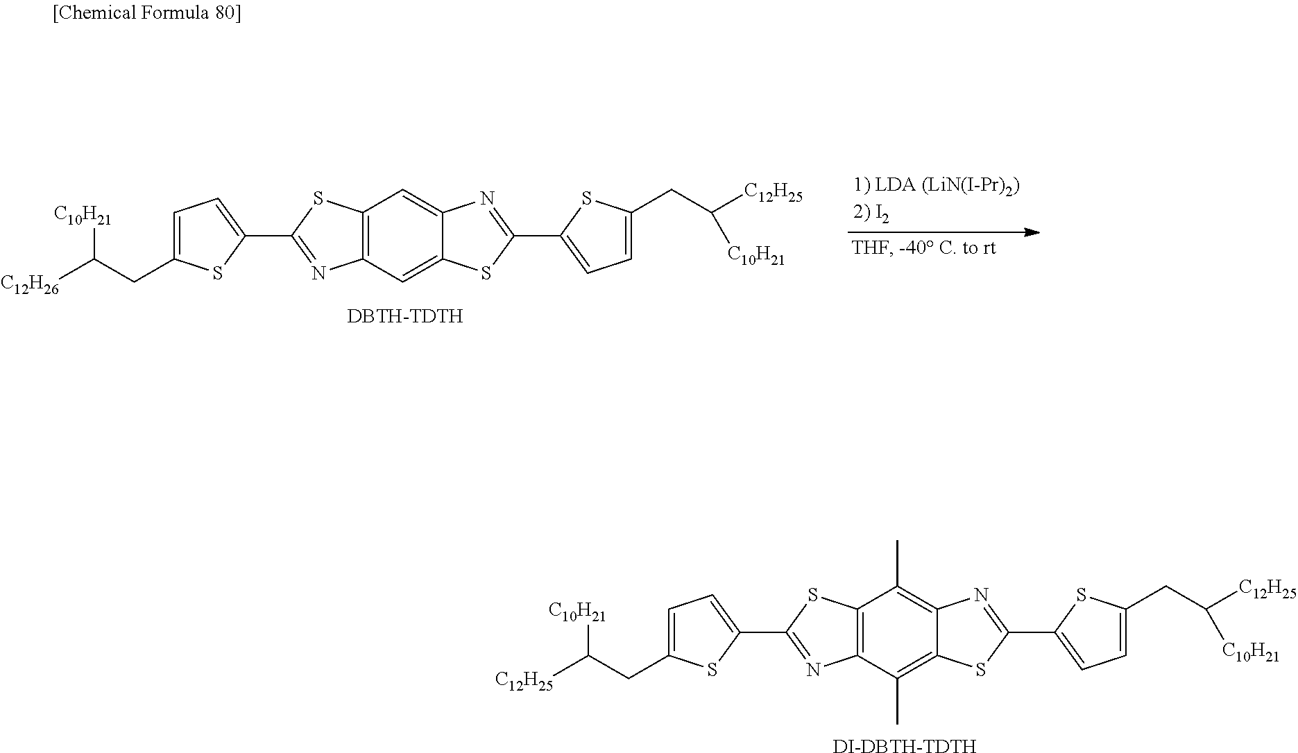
C12=C(C(C)=C3C(=C1C)N=C(C1=CC=C(CC([C12H25])[C10H21])S1)S3)N=C(C1=CC=C(CC([C10H21])[C12H25])S1)S2.[DI-DBTH-TDTH].C12=C(C=C3C(=C1)N=C(C1=CC=C(CC([C12H25])[C10H21])S1)S3)N=C(C1=CC=C(CC([C10H21])[C12H26])S1)S2.[DBTH-TDTH]
